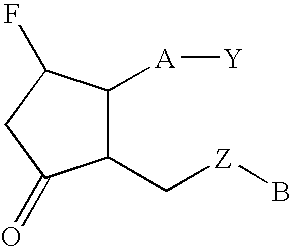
C1(C[Z]B)C([A][Y])C(F)CC1=O
